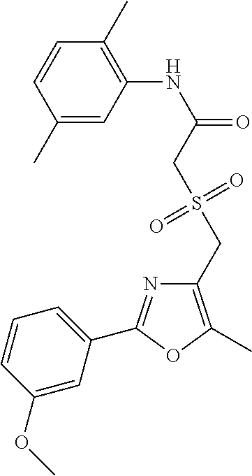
C1(C)=CC(NC(=O)CS(CC2=C(C)OC(C3=CC=CC(OC)=C3)=N2)(=O)=O)=C(C)C=C1
